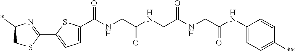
C1(C2=NC(*)CS2)=CC=C(C(NCC(NCC(NCC(NC2=CC=C([**])C=C2)=O)=O)=O)=O)S1
